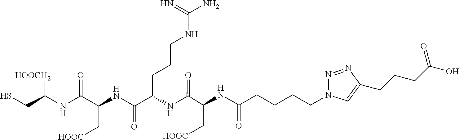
C(C(NC(C(NC(C(C[HOOC])NC(CCCCN1N=NC(CCCC(O)=O)=C1)=O)=O)CCCNC(N)=N)=O)C[HOOC])(NC([HOOCH2])CS)=O
